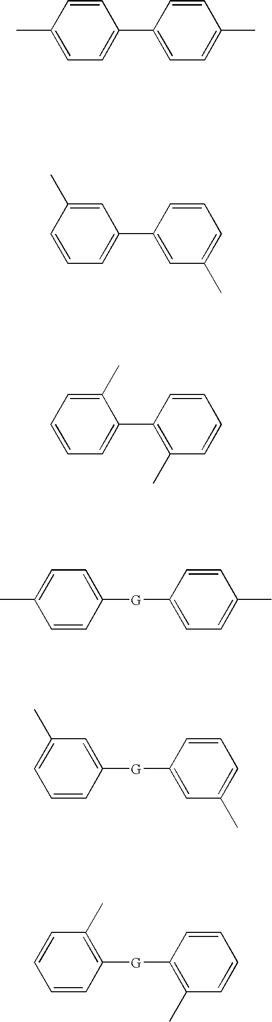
C1=CC(C)=CC=C1C1=CC=C(C)C=C1.C1=C(C)C=CC=C1C1=CC(C)=CC=C1.C1(C)=CC=CC=C1C1=C(C)C=CC=C1.C1=C([G]C2=CC=C(C)C=C2)C=CC(C)=C1.C1=C([G]C2=CC(C)=CC=C2)C=CC=C1C.C1(C)=C([G]C2=C(C)C=CC=C2)C=CC=C1
